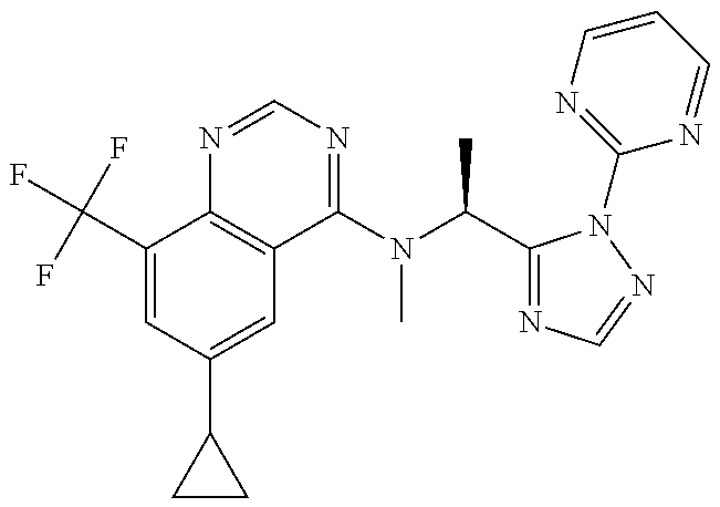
C1(C(F)(F)F)=CC(C2CC2)=CC2=C1N=CN=C2N(C(C1=NC=NN1C1=NC=CC=N1)C)C
